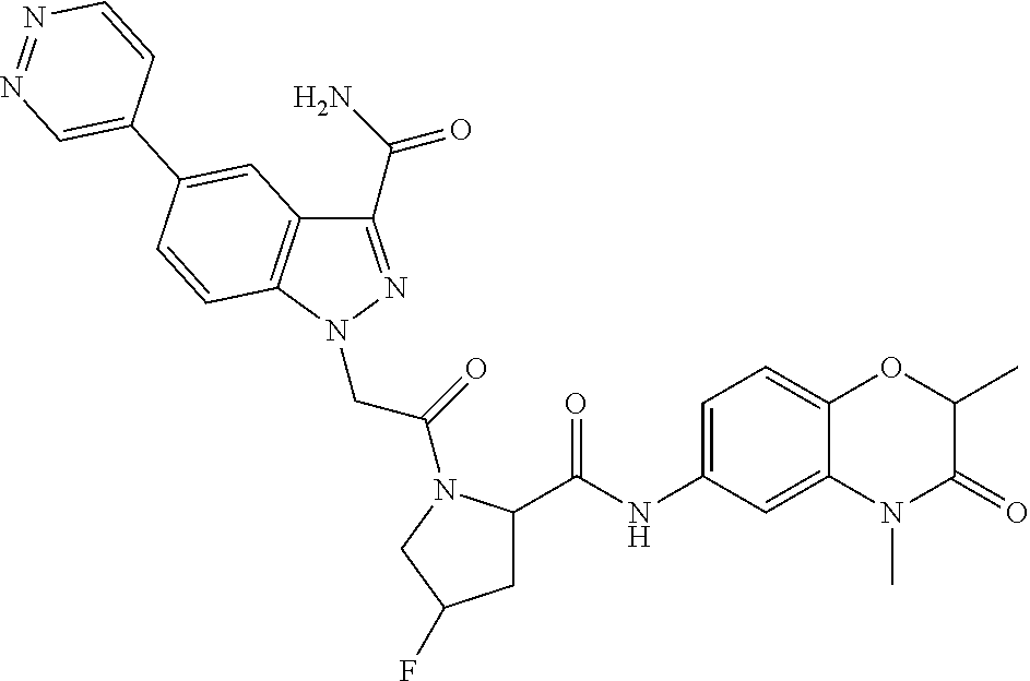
C1(C(=O)N)=NN(CC(=O)N2C(C(NC3=CC=C4C(=C3)N(C)C(=O)C(C)O4)=O)CC(F)C2)C2=C1C=C(C1=CN=NC=C1)C=C2
